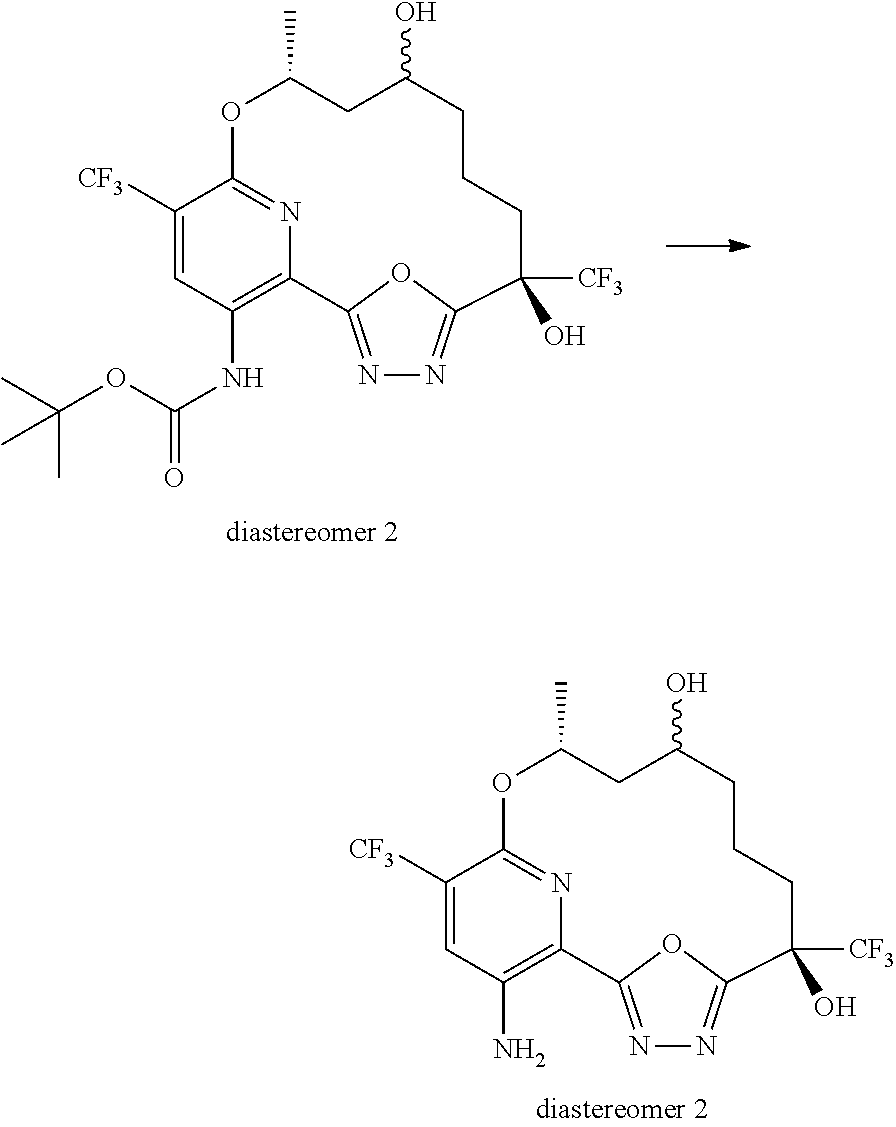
N1=C2OC(=N1)C([CF3])(O)CCCC(O)CC(C)OC1=NC2=C(N)C=C1[CF3].N1=C2OC(=N1)C([CF3])(O)CCCC(O)CC(C)OC1=NC2=C(NC(=O)OC(C)(C)C)C=C1[CF3]
